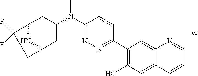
C1(C2=NN=C(N(C3CC4NC(C3)CC4(F)F)C)C=C2)=C(O)C=C2C(=C1)N=CC=C2
